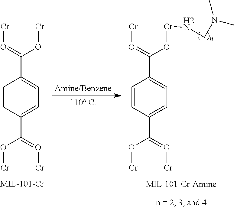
C1=CC(C(=O[Cr])O[Cr])=CC=C1C(=O[Cr])O[Cr].C1=CC(C(=O[Cr])O[Cr])=CC=C1C(=O[Cr])O[Cr][H2N]CN(C)C
